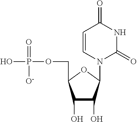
C1(O)C(O)C(N2C(=O)NC(=O)C=C2)OC1COP(O)(=O)[O-]
